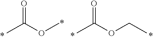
O=C(OC)C.O=C(OCC)C
